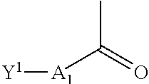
[A1]([Y1])C(=O)C
